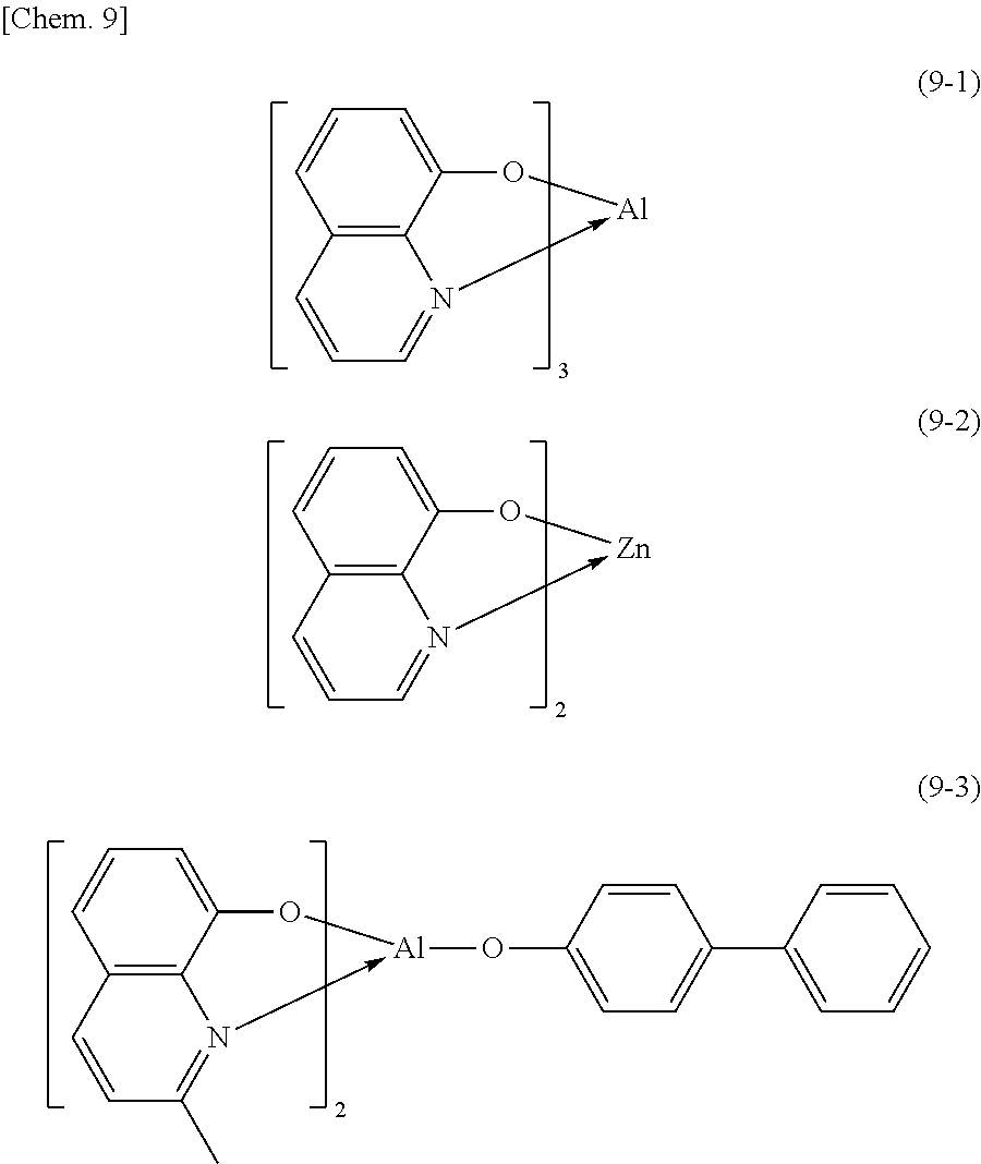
C1=CC2=C3C(=C1)O[Al]-N3=CC=C2.C1=CC2=C3C(=C1)O[Zn]-N3=CC=C2.C1=CC2=C3C(=C1)O[Al](OC1=CC=C(C4=CC=CC=C4)C=C1)-N3=C(C)C=C2
